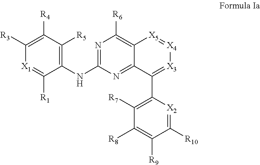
C1([R4])=C([R3])[X1]=C([R1])C(NC2=NC([R6])=C3C(=N2)C(C2=C([R7])C([R8])=C([R9])C([R10])=[X2]2)=[X3][X4]=[X5]3)=C1[R5]
